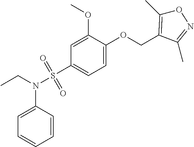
C1=CC(N(CC)S(C2=CC=C(OCC3=C(C)ON=C3C)C(OC)=C2)(=O)=O)=CC=C1
